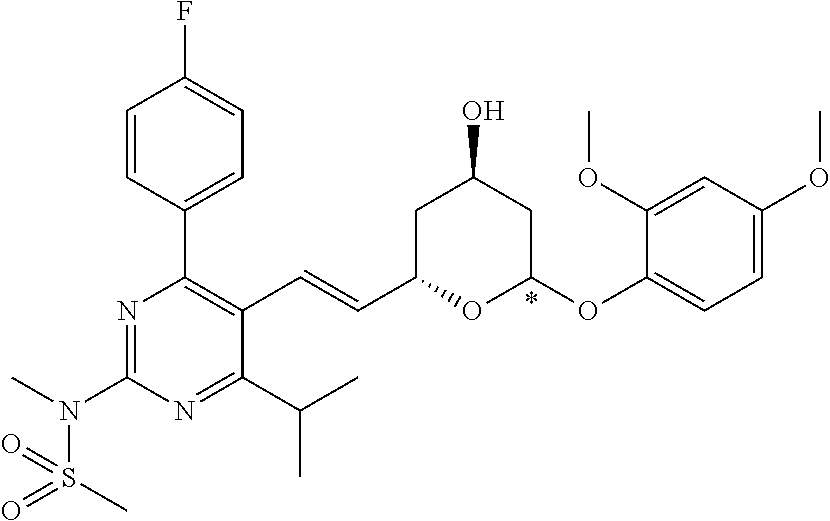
C1=CC(C2=C(C=CC3OC(OC4=CC=C(OC)C=C4OC)CC(O)C3)C(C(C)C)=NC(N(C)S(=O)(C)=O)=N2)=CC=C1F
